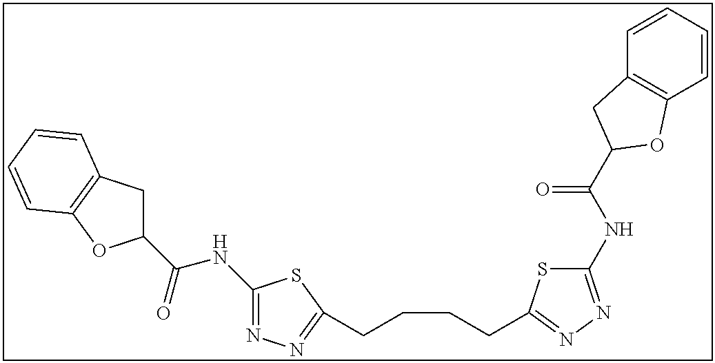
C1(NC(=O)C2CC3=C(O2)C=CC=C3)=NN=C(CCCCC2=NN=C(NC(=O)C3CC4=C(C=CC=C4)O3)S2)S1
